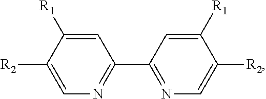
C1=C([R1])C([R2])=CN=C1C1=NC=C([R2])C([R1])=C1
